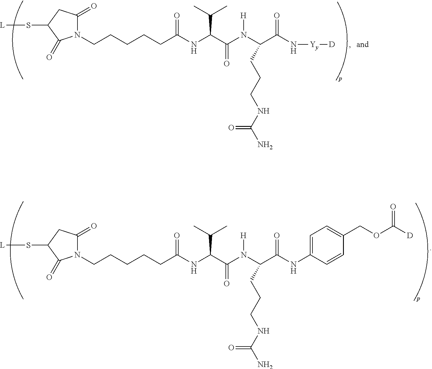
C(NC1=CC=C(COC([D])=O)C=C1)(=O)C(N(C(C(NC(CCCCCN1C(=O)CC(S[L])C1=O)=O)C(C)C)=O)[H])CCCNC(N)=O.C(=O)(C(N(C(C(NC(CCCCCN1C(=O)CC(S[L])C1=O)=O)C(C)C)=O)[H])CCCNC(N)=O)N[Yy][D]
